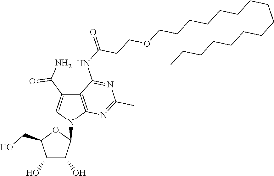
C1(O)C(O)C(N2C3=C(C(C(N)=O)=C2)C(NC(=O)CCOCCCCCCCCCCCCCCCC)=NC(C)=N3)OC1CO
